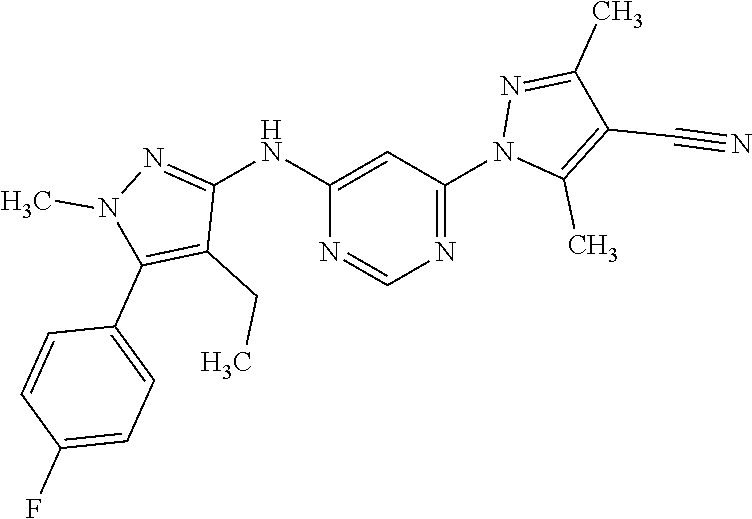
N1=C(N2C(C)=C(C#N)C(C)=N2)C=C(NC2=NN(C)C(C3=CC=C(F)C=C3)=C2CC)N=C1
